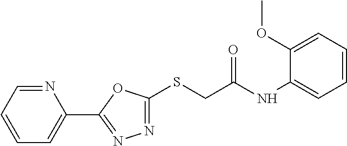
C1(C2=NN=C(SCC(NC3=CC=CC=C3OC)=O)O2)=CC=CC=N1
